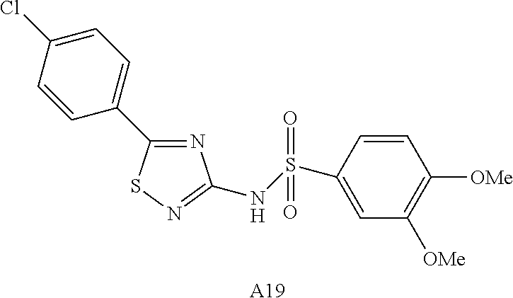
[A19].N1=C(C2=CC=C(Cl)C=C2)SN=C1NS(C1=CC([OMe])=C([OMe])C=C1)(=O)=O
